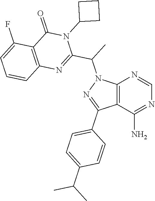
C12=C(C(N)=NC=N1)C(C1=CC=C(C(C)C)C=C1)=NN2C(C1=NC2=C(C(=O)N1C1CCC1)C(F)=CC=C2)C
